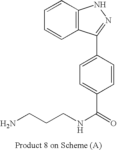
C12=C(C=CC=C1)NN=C2C1=CC=C(C(NCCCN)=O)C=C1
